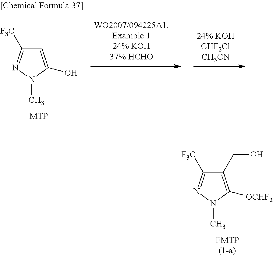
C1=C(O)N(C)N=C1[F3C].C1(CO)=C([OCHF2])N(C)N=C1[F3C]
